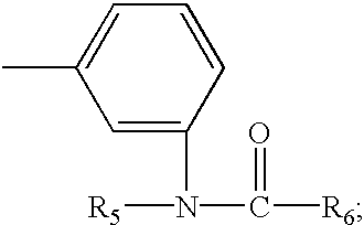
C1=CC=C(C)C=C1N([R5])C([R6])=O
